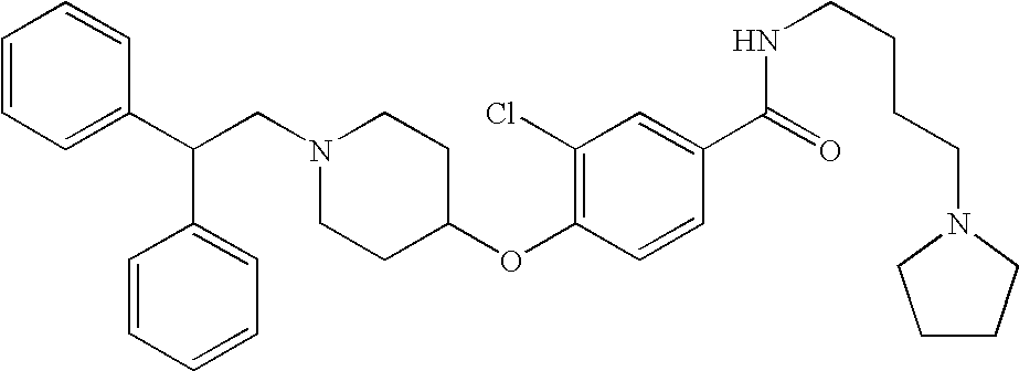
C(N1CCC(OC2=C(Cl)C=C(C(=O)NCCCCN3CCCC3)C=C2)CC1)C(C1=CC=CC=C1)C1=CC=CC=C1
